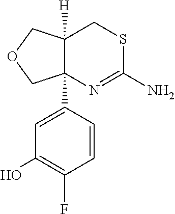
C12([H])C(C3=CC(O)=C(F)C=C3)(N=C(N)SC1)COC2
